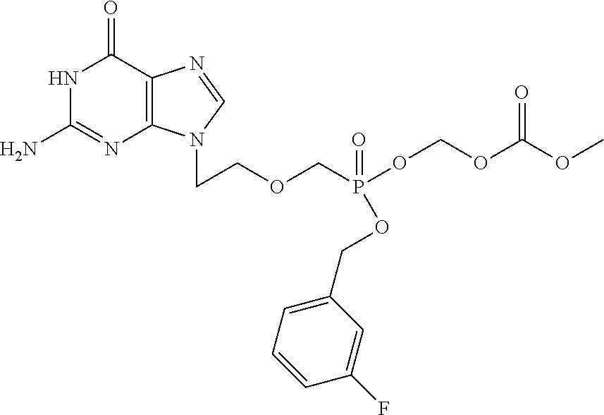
C1(=O)NC(N)=NC2=C1N=CN2CCOCP(OCOC(OC)=O)(=O)OCC1=CC=CC(F)=C1
